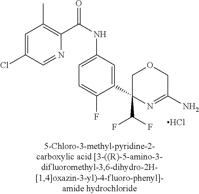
C1(C(F)F)(C2=CC(NC(=O)C3=C(C)C=C(Cl)C=N3)=CC=C2F)N=C(N)COC1.Cl
